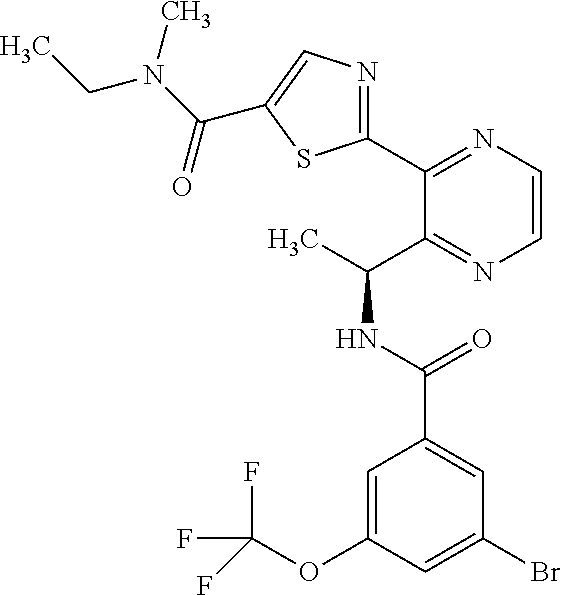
C1(C2=NC=CN=C2C(C)NC(C2=CC(Br)=CC(OC(F)(F)F)=C2)=O)=NC=C(C(N(CC)C)=O)S1
